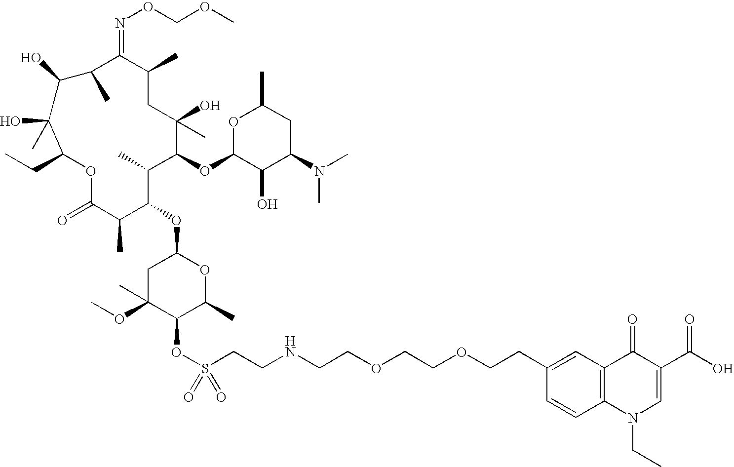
C1C(OC)(C)C(OS(CCNCCOCCOCCC2=CC3=C(C=C2)N(CC)C=C(C(O)=O)C3=O)(=O)=O)C(C)OC1OC1C(C)C(=O)OC(CC)C(O)(C)C(O)C(C)C(=NOCOC)C(C)CC(C)(O)C(OC2C(O)C(N(C)C)CC(C)O2)C1C
